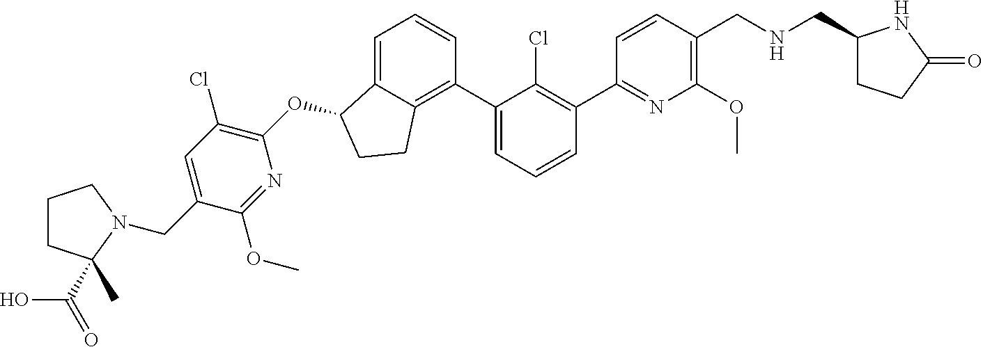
O(C1C2=CC=CC(C3=CC=CC(C4=NC(OC)=C(CNCC5CCC(=O)N5)C=C4)=C3Cl)=C2CC1)C1=C(Cl)C=C(CN2C(C)(C(=O)O)CCC2)C(OC)=N1
